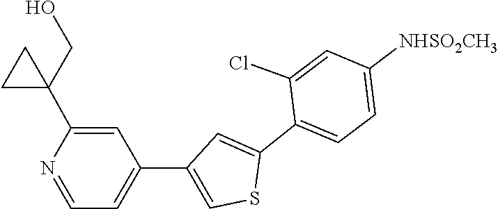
C1(C2=CC(C3=CC=NC(C4(CO)CC4)=C3)=CS2)=CC=C([NHSO2CH3])C=C1Cl
